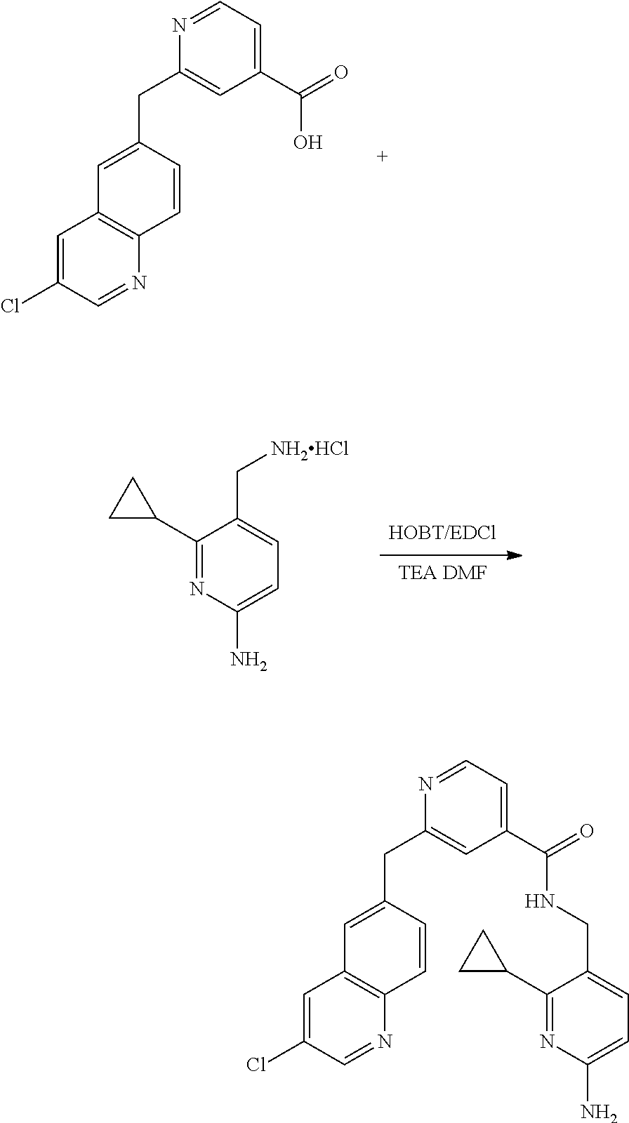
C12=C(N=CC(Cl)=C1)C=CC(CC1=CC(C(=O)O)=CC=N1)=C2.[TEA DMF].NC1=CC=C(C[NH2HCl])C(C2CC2)=N1.C12=C(N=CC(Cl)=C1)C=CC(CC1=CC(C(=O)NCC3=CC=C(N)N=C3C3CC3)=CC=N1)=C2
